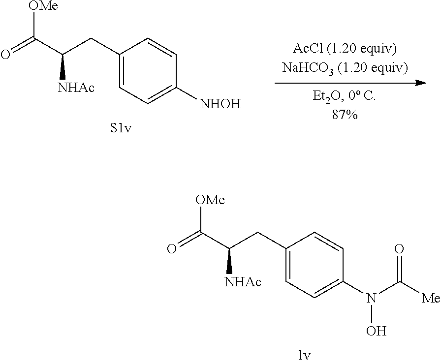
C1=C(CC(C(=O)[OMe])[NHAc])C=CC([NHOH])=C1.C1(CC(C(=O)[OMe])[NHAc])=CC=C(N(C([Me])=O)O)C=C1
